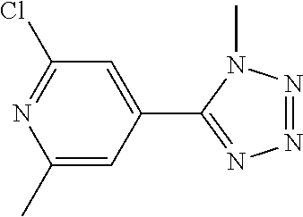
C1(C)=CC(C2=NN=NN2C)=CC(Cl)=N1
